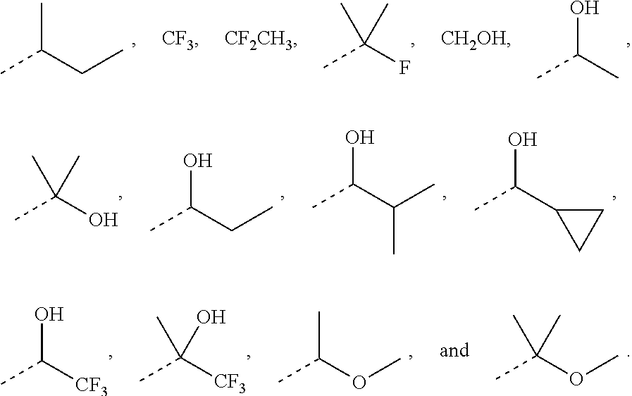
CC(C)O.[CH2OH].CC(F)(C)C.[CF2CH3].[CF3].CC(CC)C.CC(O)(C)C.CC(CC)O.CC(C(C)C)O.CC(C1CC1)O.CC([CF3])O.CC([CF3])(O)C.CC(OC)C.CC(OC)(C)C
